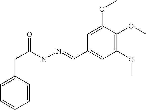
C1=C(OC)C(OC)=C(OC)C=C1C=NNC(CC1=CC=CC=C1)=O
